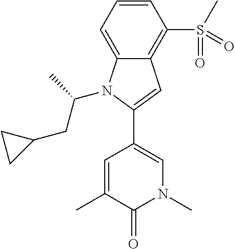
C1(C2=CN(C)C(=O)C(C)=C2)=CC2=C(S(C)(=O)=O)C=CC=C2N1C(CC1CC1)C
